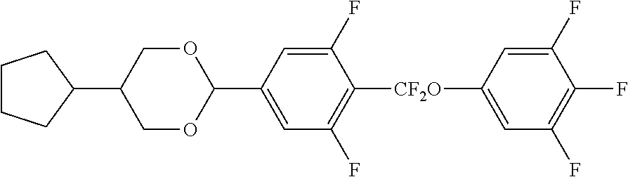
C1(F)=CC([CF2O]C2=C(F)C=C(C3OCC(C4CCCC4)CO3)C=C2F)=CC(F)=C1F
